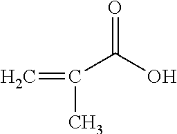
C(C(=C)C)(O)=O
